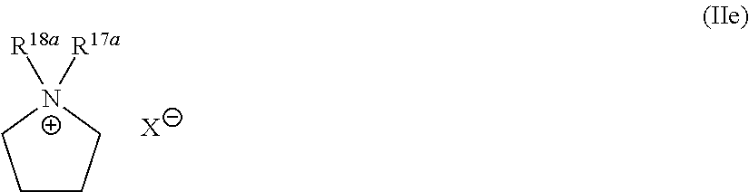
C1CC[N+]([R17a])([R18a])C1.[X]
